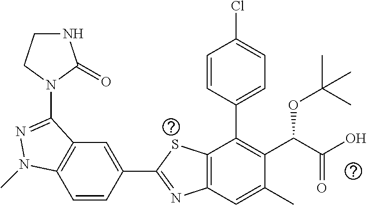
C1=CC(C2=NC3=C(S2)C(C2=CC=C(Cl)C=C2)=C(C(C(O)=O)OC(C)(C)C)C(C)=C3)=CC2=C1N(C)N=C2N1CCNC1=O
